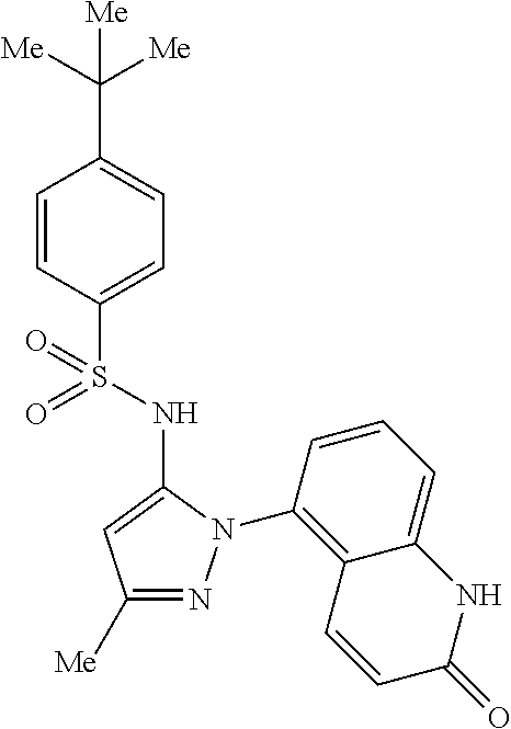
C1=CC(S(=O)(NC2=CC([Me])=NN2C2=C3C(=CC=C2)NC(=O)C=C3)=O)=CC=C1C([Me])([Me])[Me]
